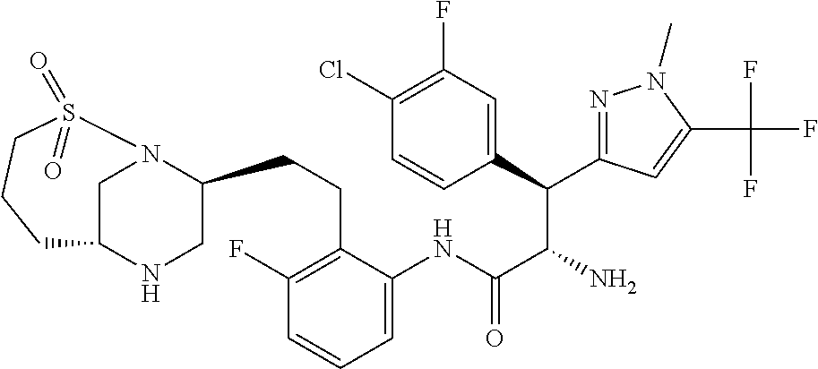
C1N2C(CCC3=C(F)C=CC=C3NC(C(N)C(C3=CC(F)=C(Cl)C=C3)C3=NN(C)C(C(F)(F)F)=C3)=O)CNC1CCCS2(=O)=O
